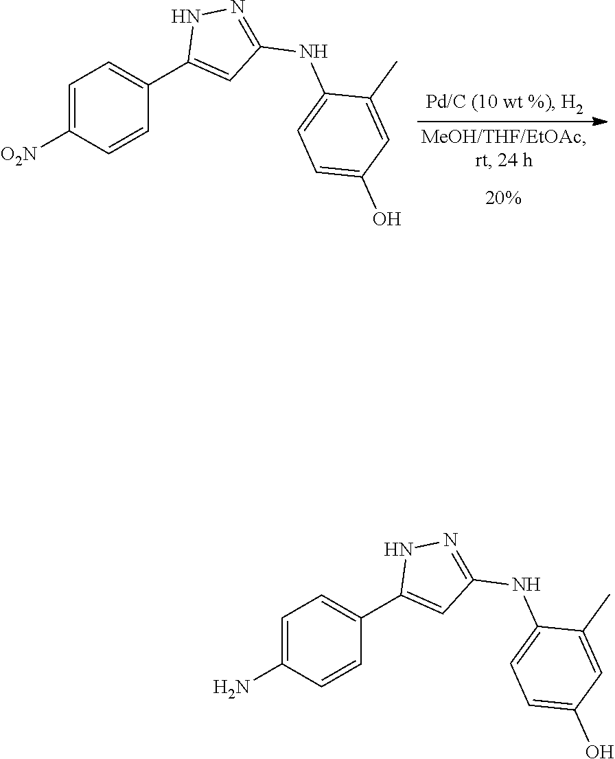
C1=C([O2N])C=CC(C2=CC(NC3=CC=C(O)C=C3C)=NN2)=C1.C1=C(N)C=CC(C2=CC(NC3=CC=C(O)C=C3C)=NN2)=C1
